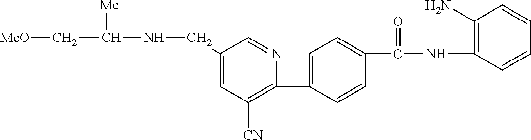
C1(CNC(C[MeO])[Me])=CC([CN])=C(C2=CC=C(C(NC3=C(N)C=CC=C3)=O)C=C2)N=C1
